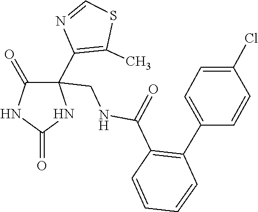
N1=CSC(C)=C1C1(CNC(C2=C(C3=CC=C(Cl)C=C3)C=CC=C2)=O)C(=O)NC(=O)N1
